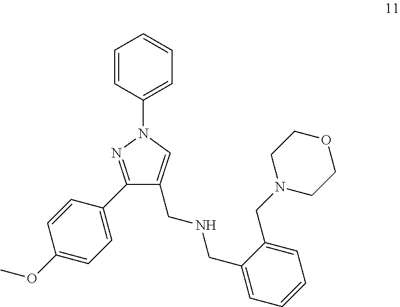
C1=CC(N2N=C(C3=CC=C(OC)C=C3)C(CNCC3=CC=CC=C3CN3CCOCC3)=C2)=CC=C1
